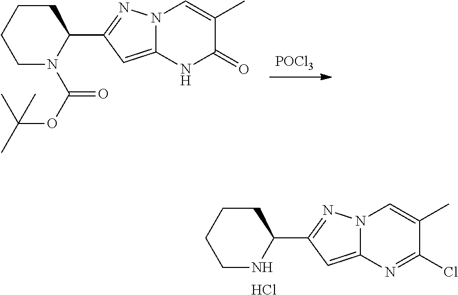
C1NC(C2=NN3C(=C2)N=C(Cl)C(C)=C3)CCC1.Cl.[POCl3].C1N(C(OC(C)(C)C)=O)C(C2=NN3C(=C2)NC(=O)C(C)=C3)CCC1
